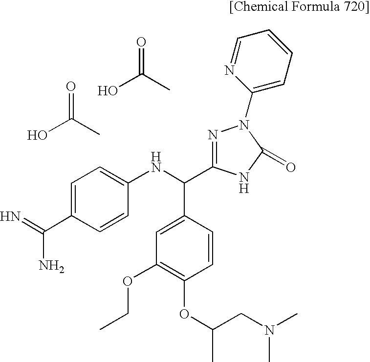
OC(C)=O.OC(C)=O.C1=C(C(N)=N)C=CC(NC(C2=CC(OCC)=C(OC(C)CN(C)C)C=C2)C2=NN(C3=CC=CC=N3)C(=O)N2)=C1
